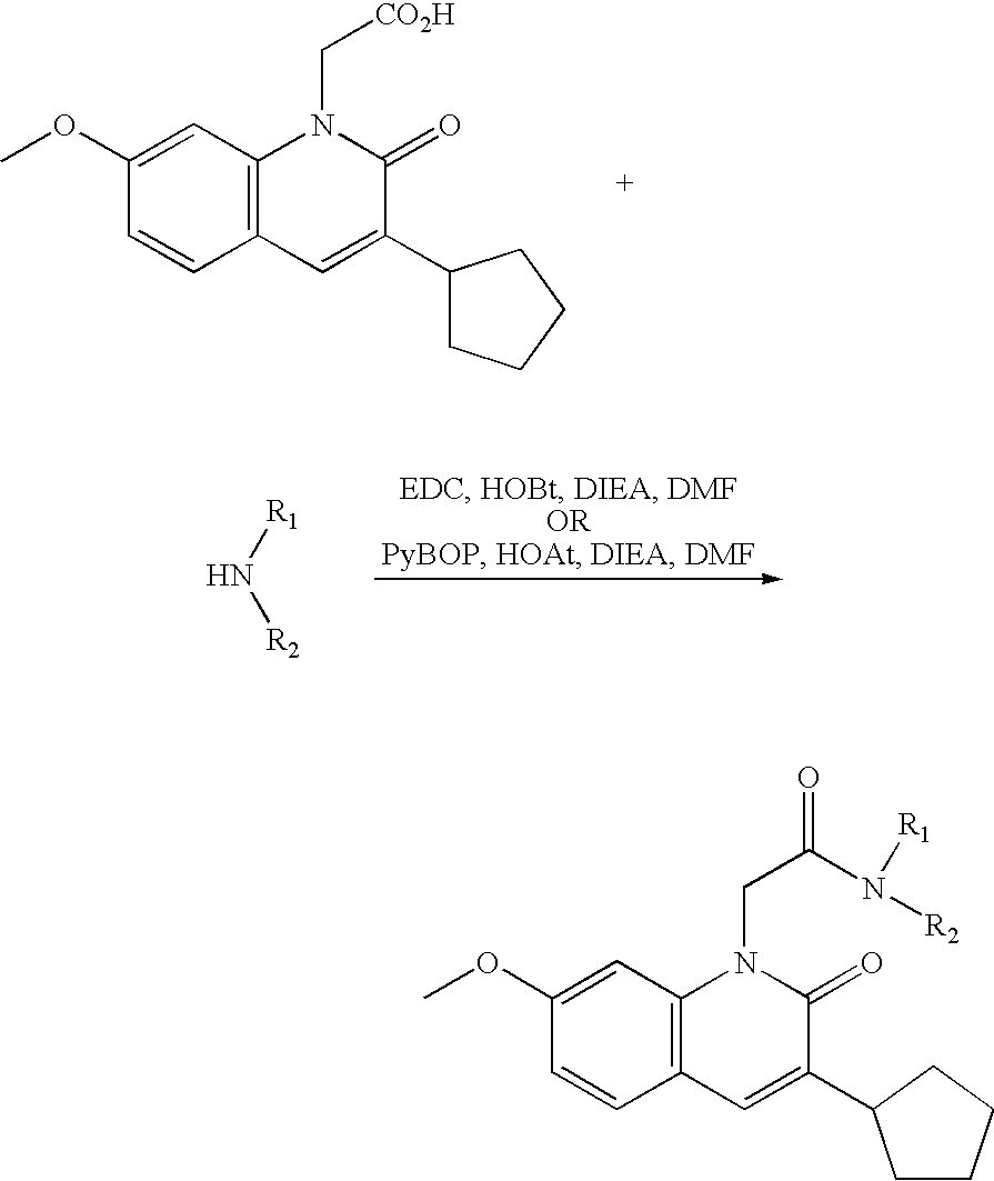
C12=C(C=C(OC)C=C1)N(C[CO2H])C(=O)C(C1CCCC1)=C2.[R1]N[R2].C12=C(C=C(OC)C=C1)N(CC(=O)N([R2])[R1])C(=O)C(C1CCCC1)=C2
